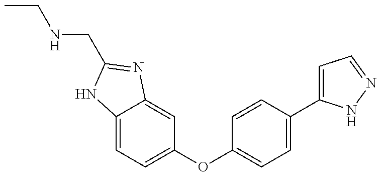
C(NCC1=NC2=CC(OC3=CC=C(C4=CC=NN4)C=C3)=CC=C2N1)C
